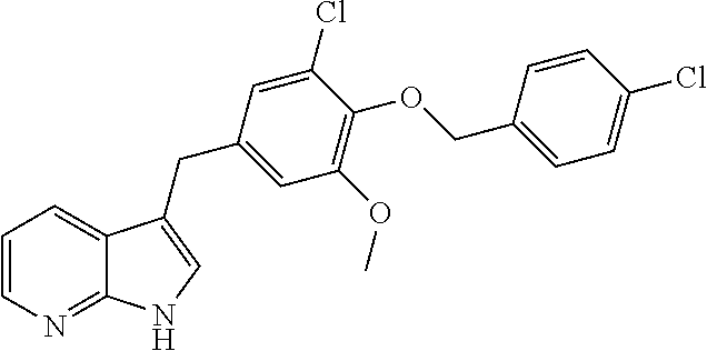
C1=CN=C2C(=C1)C(CC1=CC(OC)=C(OCC3=CC=C(Cl)C=C3)C(Cl)=C1)=CN2
